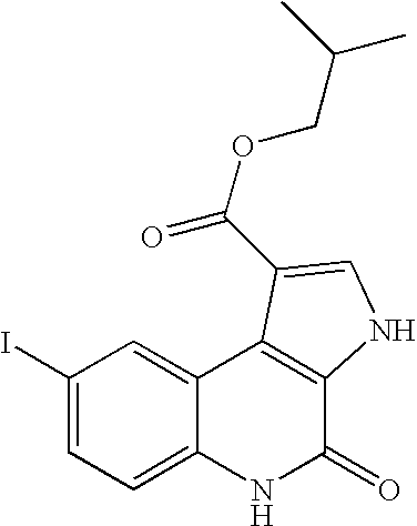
C1(I)=CC=C2C(=C1)C1=C(C(=O)N2)NC=C1C(OCC(C)C)=O
